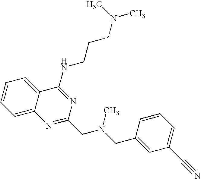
C12=CC=CC=C1C(NCCCN(C)C)=NC(CN(CC1=CC(C#N)=CC=C1)C)=N2
